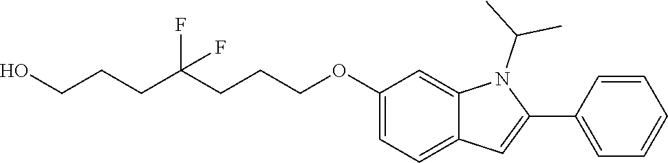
OCCCC(CCCOC1=CC=C2C(=C1)N(C(C)C)C(C1=CC=CC=C1)=C2)(F)F
